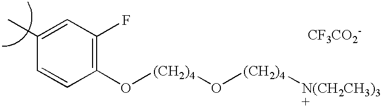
[(CH2)4](OC1=C(F)C=C(C)C=C1)O[(CH2)4][N(CH2CH3)3+].[CF3CO2-]
